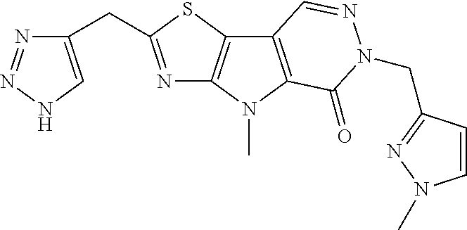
N1=C(CC2=CNN=N2)SC2=C1N(C)C1=C2C=NN(CC2=NN(C)C=C2)C1=O
